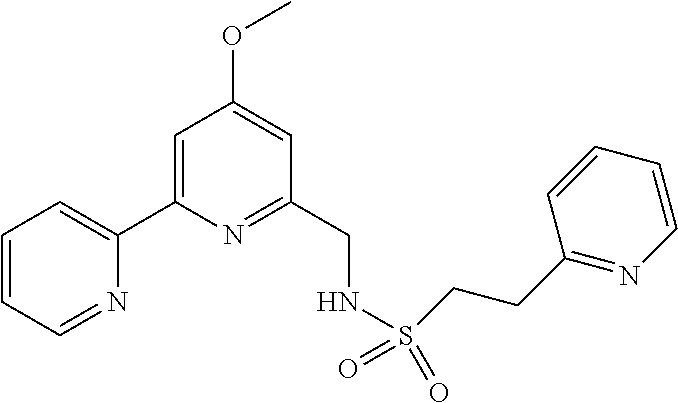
C1=CC=NC(C2=CC(OC)=CC(CNS(CCC3=NC=CC=C3)(=O)=O)=N2)=C1
